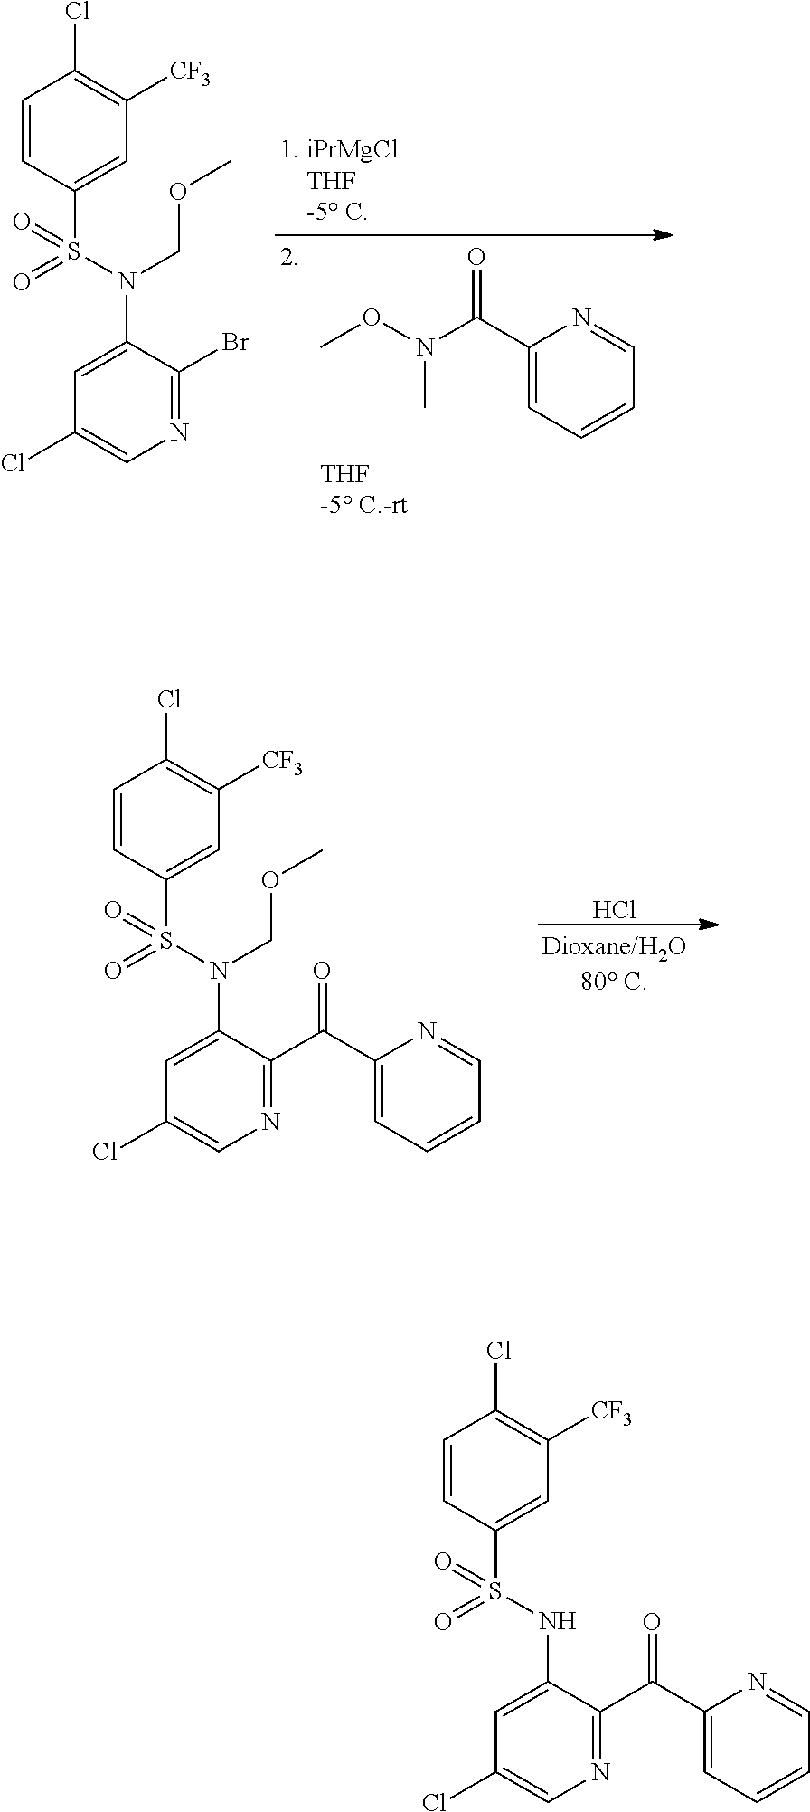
O(C)N(C)C(C1=CC=CC=N1)=O.C1=CC(S(N(C2=CC(Cl)=CN=C2Br)COC)(=O)=O)=CC([CF3])=C1Cl.Cl.C1=CC(S(N(C2=CC(Cl)=CN=C2C(C2=CC=CC=N2)=O)COC)(=O)=O)=CC([CF3])=C1Cl.C1=CC(S(NC2=CC(Cl)=CN=C2C(C2=CC=CC=N2)=O)(=O)=O)=CC([CF3])=C1Cl
